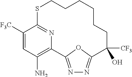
C1([F3C])=CC(N)=C2N=C1SCCCCCCC([CF3])(O)C1=NN=C2O1
